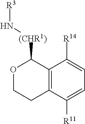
C12=C(C([R11])=CC=C1[R14])CCOC2[(CHR1)]N[R3]
